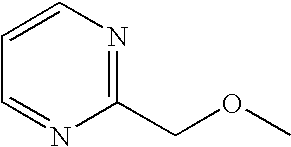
C1(COC)=NC=CC=N1
